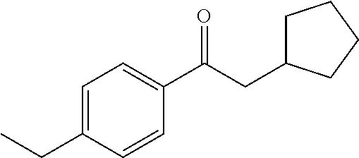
C1=C(CC)C=CC(C(CC2CCCC2)=O)=C1
